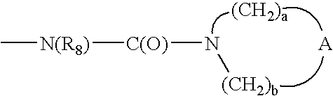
[(CH2)a].[C(O)](N[(CH2)b])[N(R8)]C
